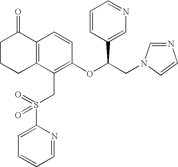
C1CCC2=C(C1=O)C=CC(OC(CN1C=NC=C1)C1=CN=CC=C1)=C2CS(C1=CC=CC=N1)(=O)=O
